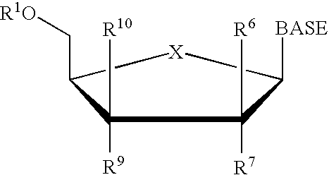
C1([R9])([R10])C(C[R1O])[X]C([BASE])C1([R6])[R7]
